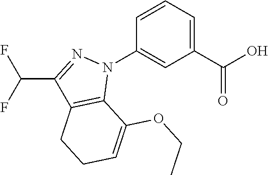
C1(C(O)=O)=CC=CC(N2N=C(C(F)F)C3=C2C(OCC)=CCC3)=C1
